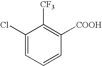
C1(Cl)=CC=CC([COOH])=C1[CF3]
